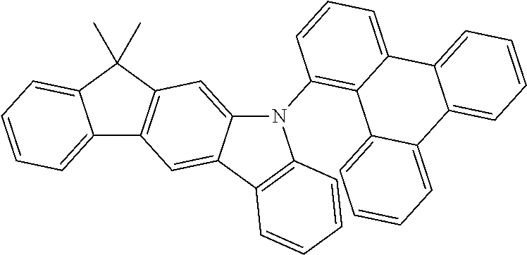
C12=CC=CC=C1C(C)(C)C1=C2C=C2C(=C1)N(C1=C3C4=CC=CC=C4C4=CC=CC=C4C3=CC=C1)C1=C2C=CC=C1
